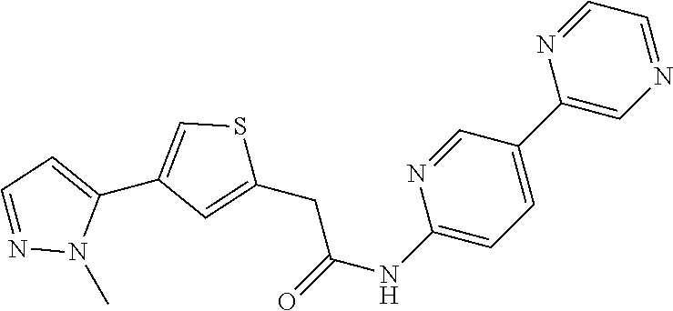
N1=CC=NC=C1C1=CC=C(NC(=O)CC2=CC(C3=CC=NN3C)=CS2)N=C1
